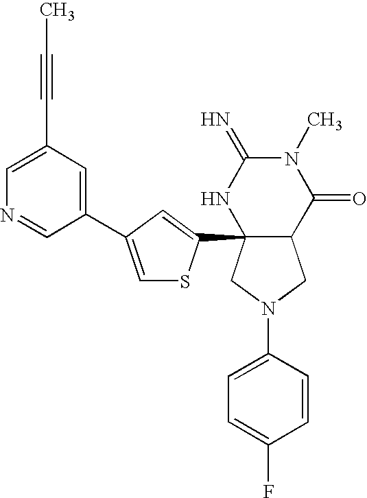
C1=CC(N2CC3C(C4=CC(C5=CC(C#CC)=CN=C5)=CS4)(C2)NC(=N)N(C)C3=O)=CC=C1F
